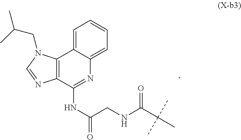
C(NC(C(C)(C)C)=O)C(NC1=NC2=CC=CC=C2C2=C1N=CN2CC(C)C)=O
